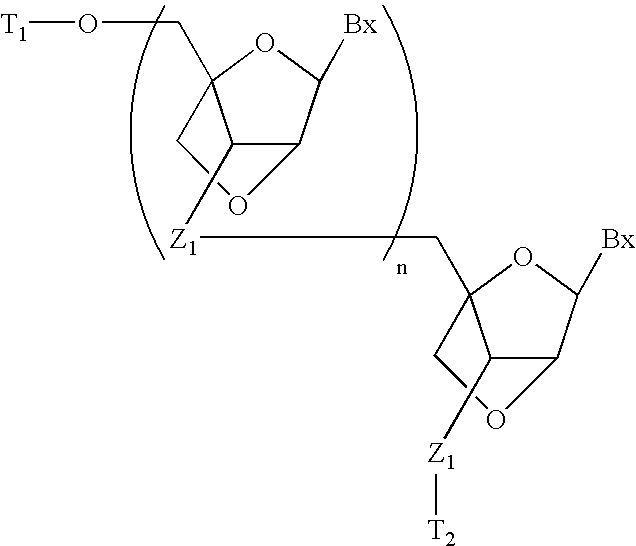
C1([Z1]CC23C([Z1][T2])C(C([Bx])O2)OC3)C2C([Bx])OC1(CO[T1])CO2
